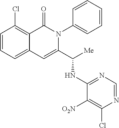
C1=CC=C2C(=C1Cl)C(=O)N(C1=CC=CC=C1)C(C([Me])NC1=NC=NC(Cl)=C1[O2N])=C2
